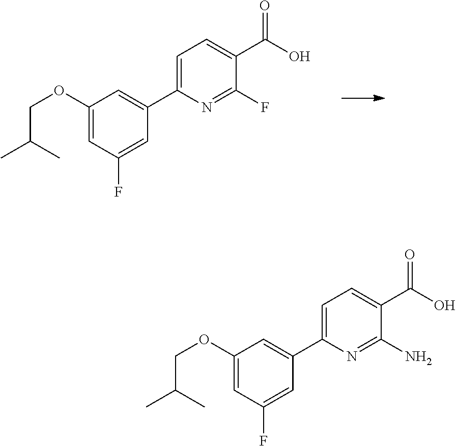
C1(OCC(C)C)=CC(F)=CC(C2=CC=C(C(O)=O)C(F)=N2)=C1.C1(OCC(C)C)=CC(F)=CC(C2=CC=C(C(O)=O)C(N)=N2)=C1
